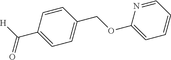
[H]C(=O)C1=CC=C(COC2=CC=CC=N2)C=C1
